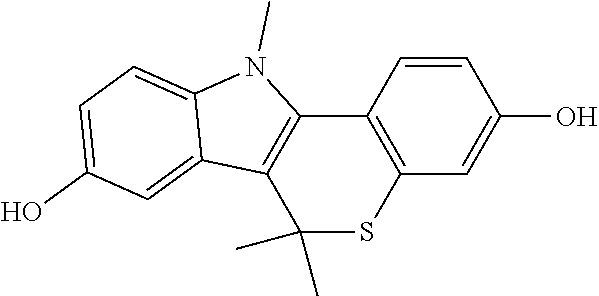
C1=CC2=C(C=C1O)SC(C)(C)C1=C2N(C)C2=CC=C(O)C=C12
